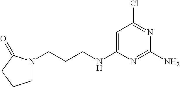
C1=C(NCCCN2CCCC2=O)N=C(N)N=C1Cl
